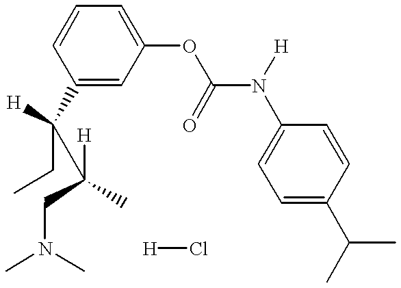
C1(OC(N([H])C2=CC=C(C(C)C)C=C2)=O)=CC=CC(C([H])(CC)C([H])(CN(C)C)C)=C1.[H]Cl
